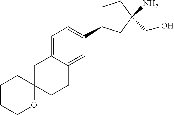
O1C2(CCC3=CC(C4CCC(N)(CO)C4)=CC=C3C2)CCCC1
